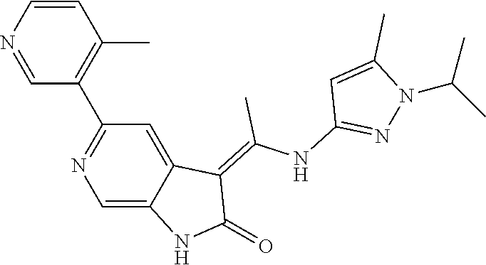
C1=CN=CC(C2=NC=C3C(=C2)C(=C(NC2=NN(C(C)C)C(C)=C2)C)C(=O)N3)=C1C
